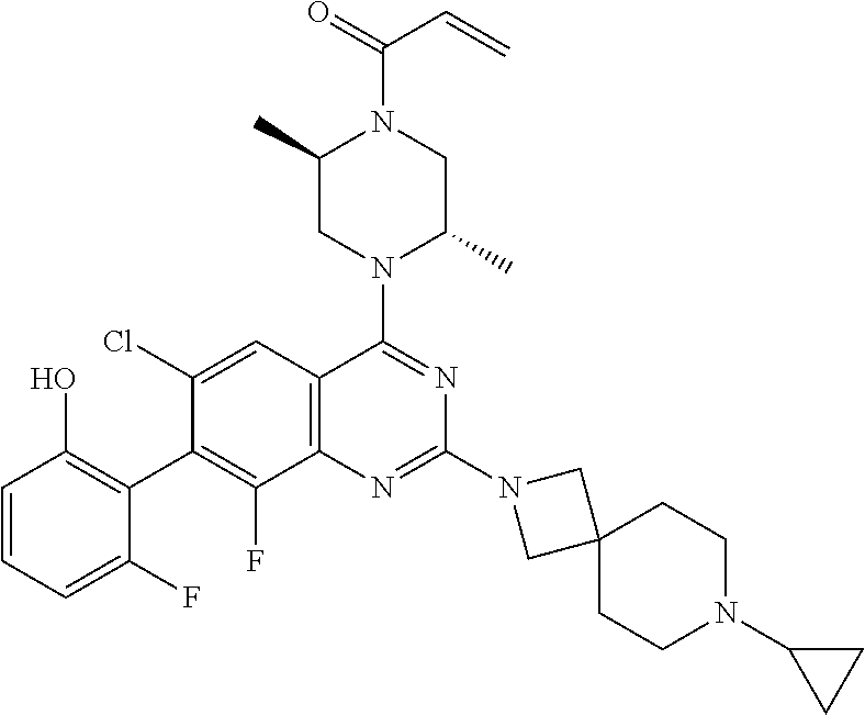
C1=CC=C(F)C(C2=C(F)C3=C(C=C2Cl)C(N2C(C)CN(C(=O)C=C)C(C)C2)=NC(N2CC4(C2)CCN(C2CC2)CC4)=N3)=C1O
